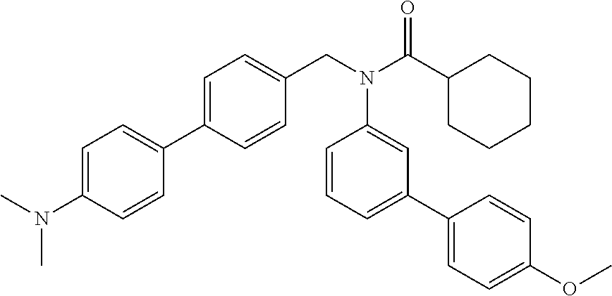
C1=C(N(C)C)C=CC(C2=CC=C(CN(C(C3CCCCC3)=O)C3=CC(C4=CC=C(OC)C=C4)=CC=C3)C=C2)=C1
